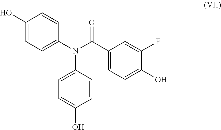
N(C1=CC=C(O)C=C1)(C1=CC=C(O)C=C1)C(C1=CC=C(O)C(F)=C1)=O
